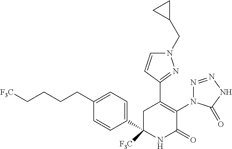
C1(C2=C(N3N=NNC3=O)C(=O)NC([F3C])(C3=CC=C(CCCC[F3C])C=C3)C2)=NN(CC2CC2)C=C1
